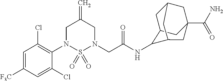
C1=C([F3C])C=C(Cl)C(N2S(=O)(=O)N(CC(NC3C4CC5CC(C(N)=O)(CC3C5)C4)=O)CC(=C)C2)=C1Cl
